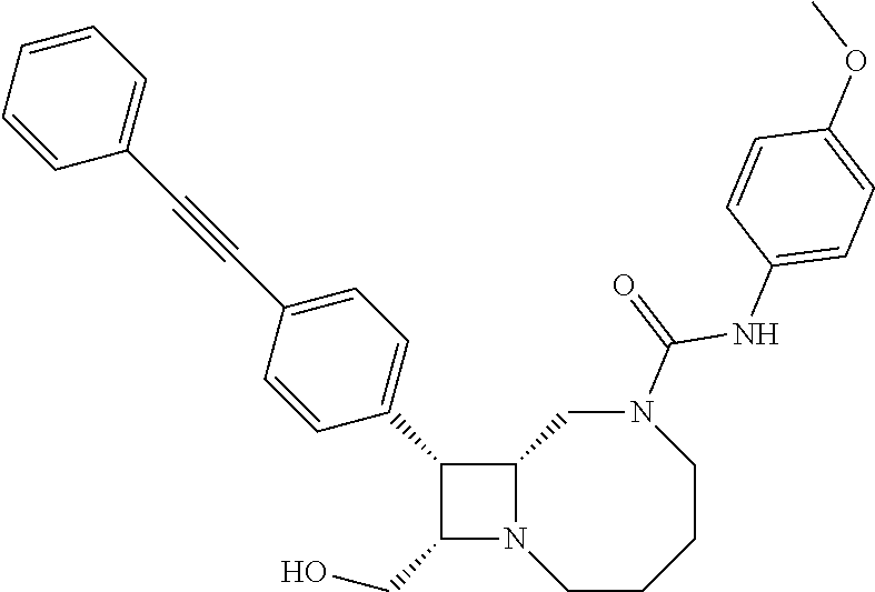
C1(CO)N2C(C1C1=CC=C(C#CC3=CC=CC=C3)C=C1)CN(C(=O)NC1=CC=C(OC)C=C1)CCCC2
